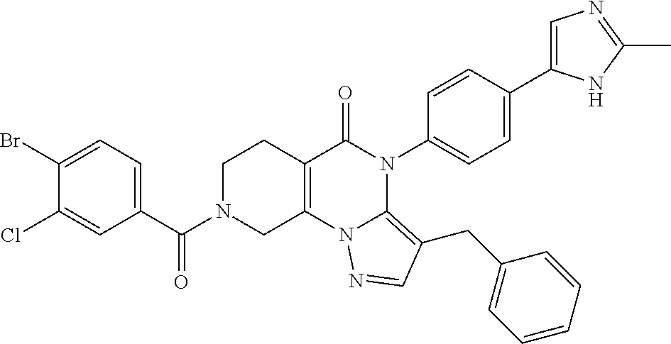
C1(Br)=CC=C(C(N2CC3=C(CC2)C(=O)N(C2=CC=C(C4=CN=C(C)N4)C=C2)C2=C(CC4=CC=CC=C4)C=NN32)=O)C=C1Cl
